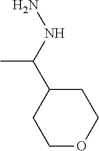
C1(C(NN)C)CCOCC1
